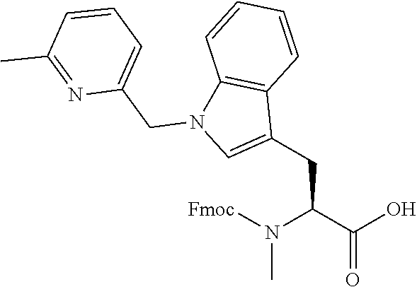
CN(C(C(=O)O)CC1=CN(CC2=CC=CC(C)=N2)C2=C1C=CC=C2)[Fmoc]
